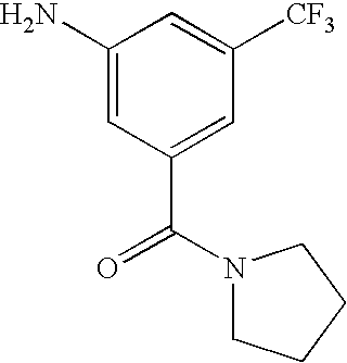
C1(N)=CC(C(=O)N2CCCC2)=CC([CF3])=C1
